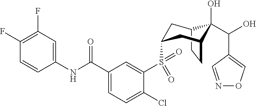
C1(F)=C(F)C=C(NC(C2=CC=C(Cl)C(S(=O)(=O)C3CC4C(O)(C(O)C5=CON=C5)C(CC4)C3)=C2)=O)C=C1
